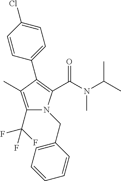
C1(C2=C(C(=O)N(C)C(C)C)N(CC3=CC=CC=C3)C(C(F)(F)F)=C2C)=CC=C(Cl)C=C1
